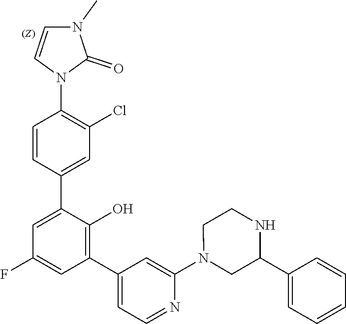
C1=CN(C2=C(Cl)C=C(C3=CC(F)=CC(C4=CC=NC(N5CC(C6=CC=CC=C6)NCC5)=C4)=C3O)C=C2)C(=O)N1C
